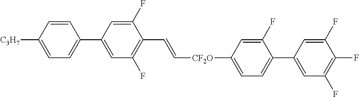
C1=CC([C3H7])=CC=C1C1=CC(F)=C(C=C[CF2O]C2=CC=C(C3=CC(F)=C(F)C(F)=C3)C(F)=C2)C(F)=C1
